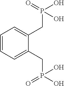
C1=CC=C(CP(O)(=O)O)C(CP(O)(=O)O)=C1
